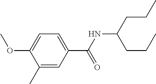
C1=C(C(NC(CCC)CCC)=O)C=C(C)C(OC)=C1
